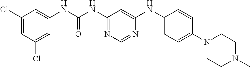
C1(Cl)=CC(Cl)=CC(NC(NC2=NC=NC(NC3=CC=C(N4CCN(C)CC4)C=C3)=C2)=O)=C1
